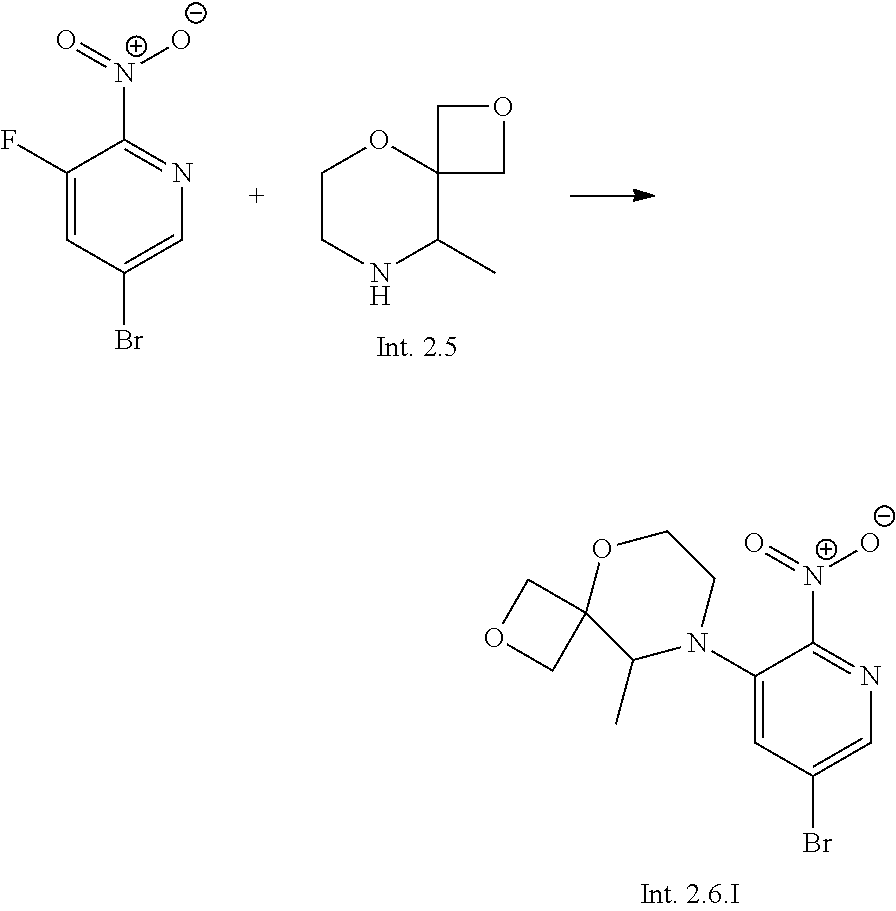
C1CNC(C)C2(O1)COC2.C1(F)=CC(Br)=CN=C1[N+](=O)[O-].C1(N2C(C)C3(COC3)OCC2)=CC(Br)=CN=C1[N+](=O)[O-]
